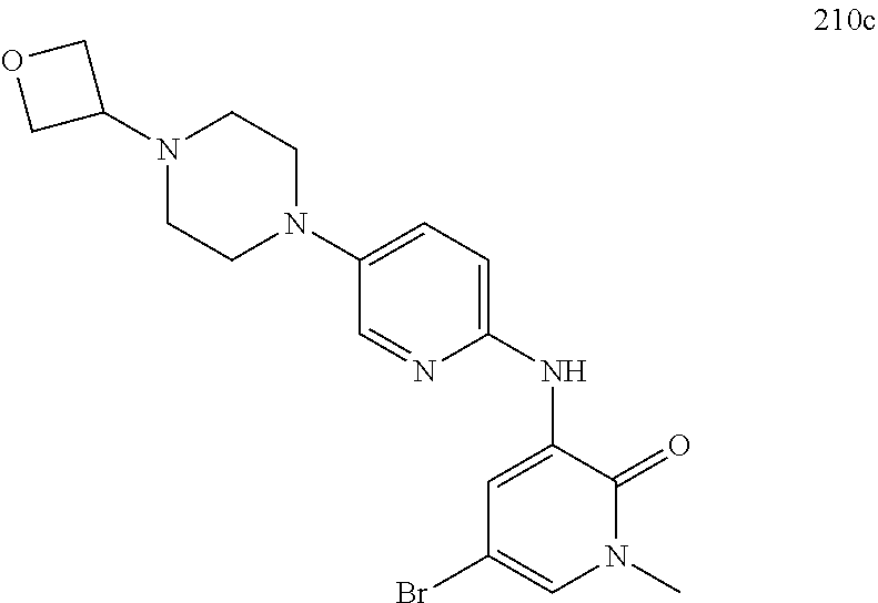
C1=C(NC2=CC=C(N3CCN(C4COC4)CC3)C=N2)C(=O)N(C)C=C1Br
